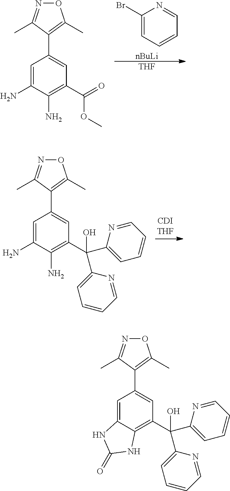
C1=C(N)C(N)=C(C(=O)OC)C=C1C1=C(C)ON=C1C.C1(Br)=CC=CC=N1.[nBuLi].[THF].C1=C(N)C(N)=C(C(C2=CC=CC=N2)(C2=CC=CC=N2)O)C=C1C1=C(C)ON=C1C.C1=C2C(=C(C(C3=CC=CC=N3)(C3=CC=CC=N3)O)C=C1C1=C(C)ON=C1C)NC(=O)N2
